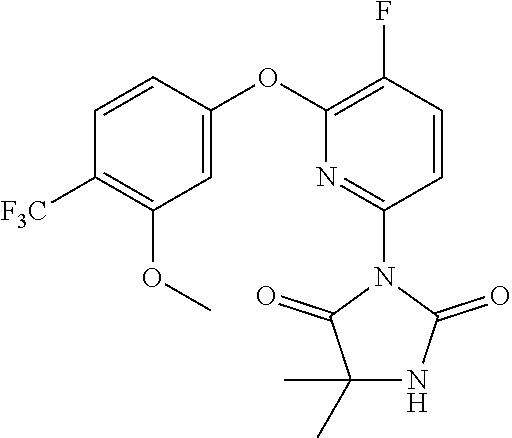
C1=CC(OC2=C(F)C=CC(N3C(=O)C(C)(C)NC3=O)=N2)=CC(OC)=C1[F3C]
